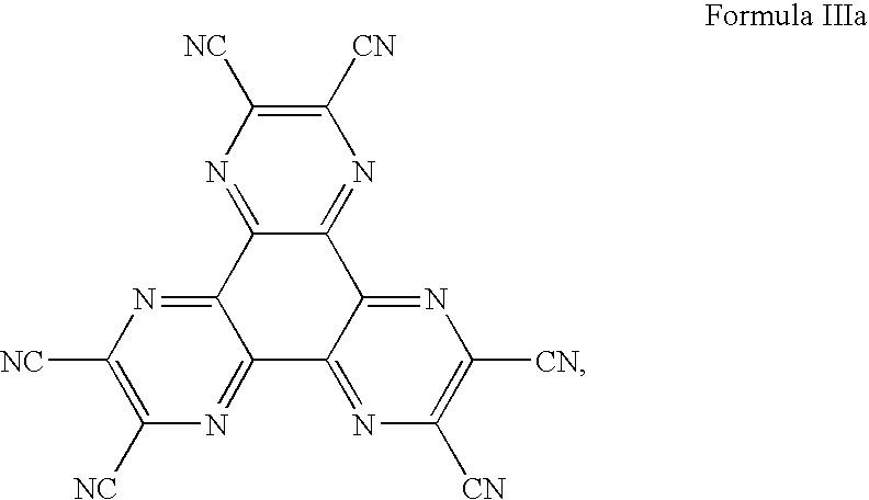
C12=NC([NC])=C([NC])N=C1C1=NC([NC])=C([CN])N=C1C1=NC([CN])=C([CN])N=C21
